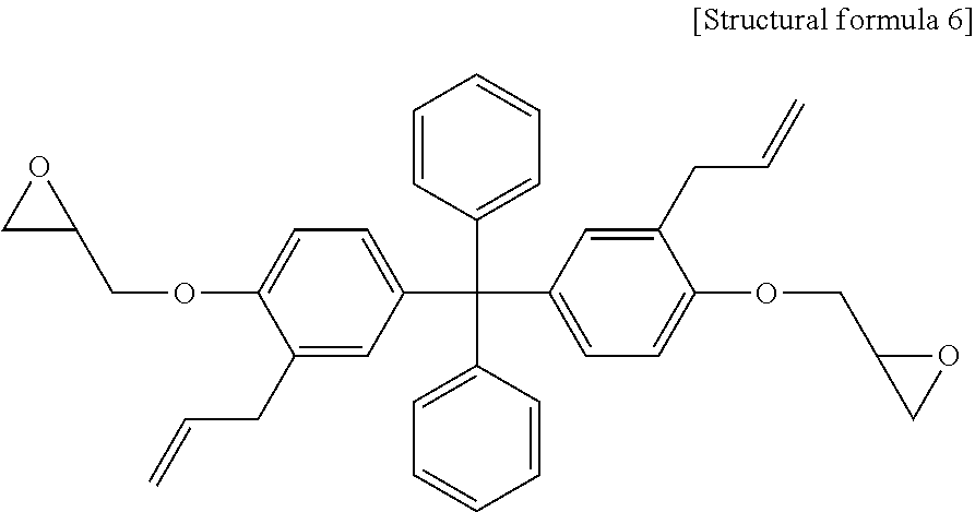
C1C(COC2=CC=C(C(C3=CC=C(OCC4CO4)C(CC=C)=C3)(C3=CC=CC=C3)C3=CC=CC=C3)C=C2CC=C)O1
